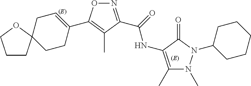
O=C(NC1=C(C)N(C)N(C2CCCCC2)C1=O)C1=NOC(C2=CCC3(CC2)CCCO3)=C1C
